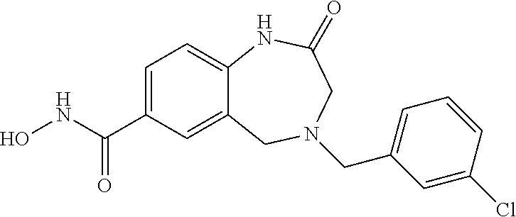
C12=CC(C(NO)=O)=CC=C1NC(=O)CN(CC1=CC=CC(Cl)=C1)C2
